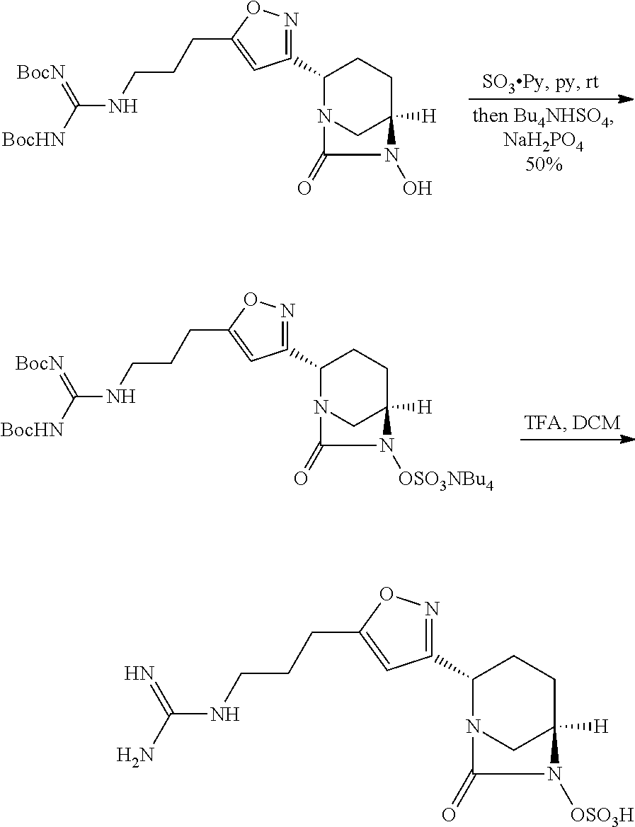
[BocN]=C([BocHN])NCCCC1=CC(C2N3CC([H])(CC2)N([OSO3NBu4])C3=O)=NO1.[BocN]=C([BocHN])NCCCC1=CC(C2N3CC([H])(CC2)N(O)C3=O)=NO1.N=C(N)NCCCC1=CC(C2N3CC([H])(CC2)N([OSO3H])C3=O)=NO1
